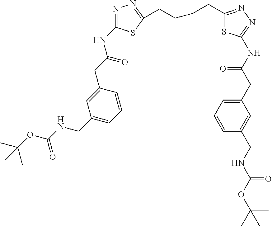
C1(CC(NC2=NN=C(CCCCC3=NN=C(NC(CC4=CC(CNC(OC(C)(C)C)=O)=CC=C4)=O)S3)S2)=O)=CC=CC(CNC(OC(C)(C)C)=O)=C1
